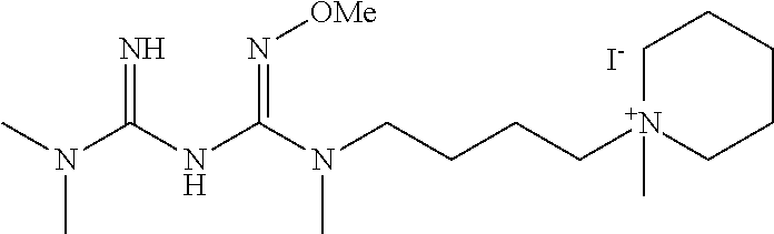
CN(C(NC(N(CCCC[N+]1(C)CCCCC1)C)=N[OMe])=N)C.[I-]
